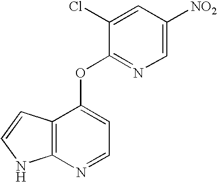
O(C1=CC=NC2=C1C=CN2)C1=NC=C([NO2])C=C1Cl
